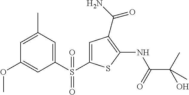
S(=O)(=O)(C1=CC(C)=CC(OC)=C1)C1=CC(C(N)=O)=C(NC(=O)C(O)(C)C)S1
